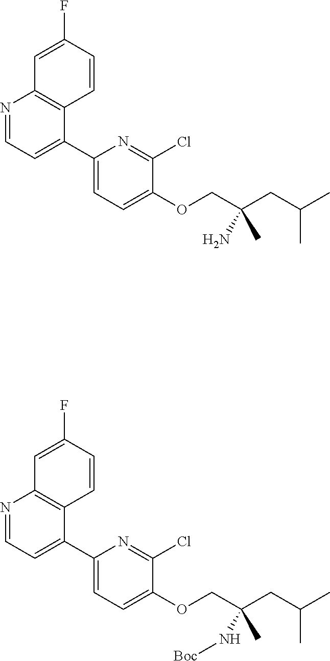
N1=CC=C(C2=CC=C(OCC(CC(C)C)(N)C)C(Cl)=N2)C2=C1C=C(F)C=C2.N1=CC=C(C2=CC=C(OCC(CC(C)C)(N[Boc])C)C(Cl)=N2)C2=C1C=C(F)C=C2
